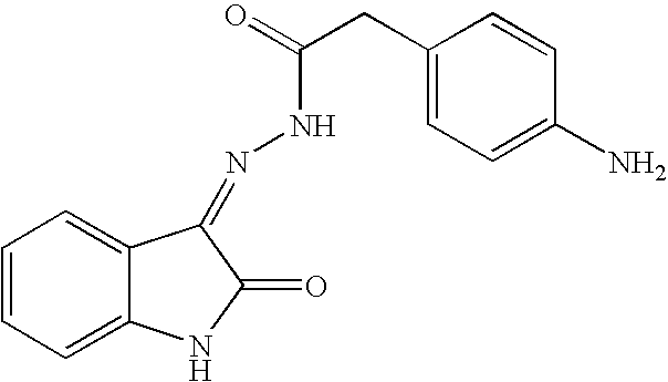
C1=CC=C2C(=C1)C(=NNC(CC1=CC=C(N)C=C1)=O)C(=O)N2
